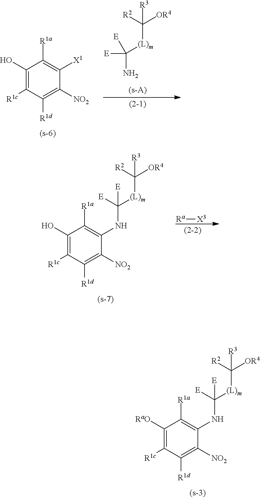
C1(O)=C([R1c])C([R1d])=C([NO2])C([X1])=C1[R1a].[E]C(N)([E])[(L)m]C([OR4])([R2])[R3].C1(O)=C([R1c])C([R1d])=C([NO2])C(NC([E])([E])[(L)m]C([OR4])([R2])[R3])=C1[R1a].[Ra][X3].C1([RaO])=C([R1c])C([R1d])=C([NO2])C(NC([E])([E])[(L)m]C([OR4])([R2])[R3])=C1[R1a]
